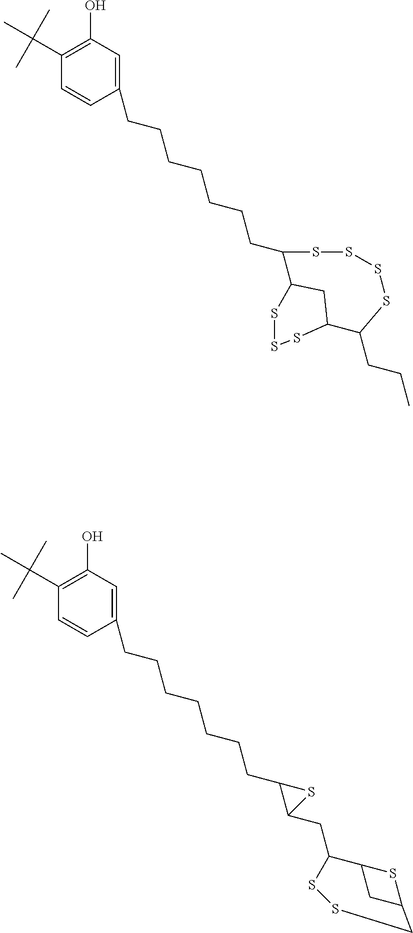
C1=CC(CCCCCCCC2SSSSC(CCC)C3CC2SSS3)=CC(O)=C1C(C)(C)C.C1=CC(CCCCCCCC2C(CC3C4SC(C4)CSS3)S2)=CC(O)=C1C(C)(C)C
